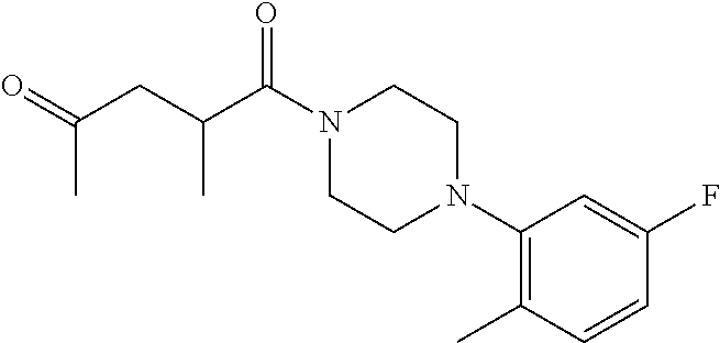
C1(N2CCN(C(C(CC(=O)C)C)=O)CC2)=C(C)C=CC(F)=C1
